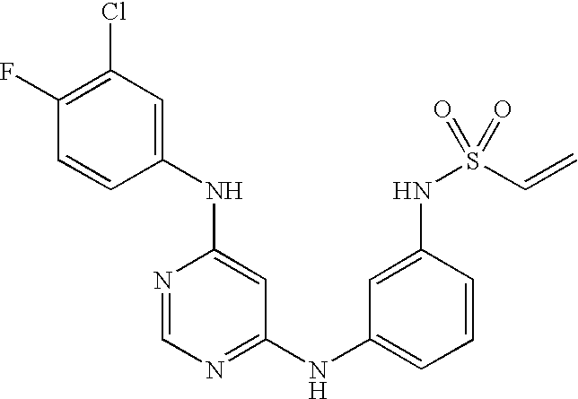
C1(Cl)=C(F)C=CC(NC2=CC(NC3=CC=CC(NS(C=C)(=O)=O)=C3)=NC=N2)=C1
